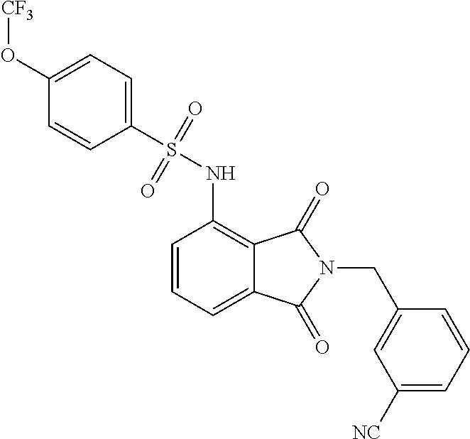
C1=CC=C2C(=C1NS(C1=CC=C(O[CF3])C=C1)(=O)=O)C(=O)N(CC1=CC([NC])=CC=C1)C2=O
